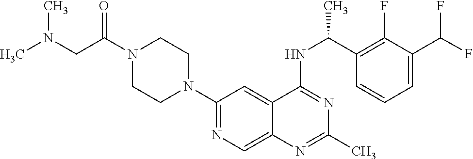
N1=C(NC(C2=C(F)C(C(F)F)=CC=C2)C)C2=CC(N3CCN(C(CN(C)C)=O)CC3)=NC=C2N=C1C
